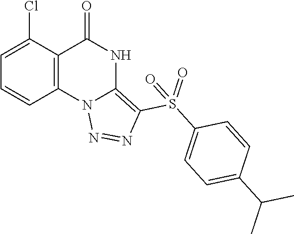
C1=CC2=C(C(Cl)=C1)C(=O)NC1=C(S(C3=CC=C(C(C)C)C=C3)(=O)=O)N=NN21
